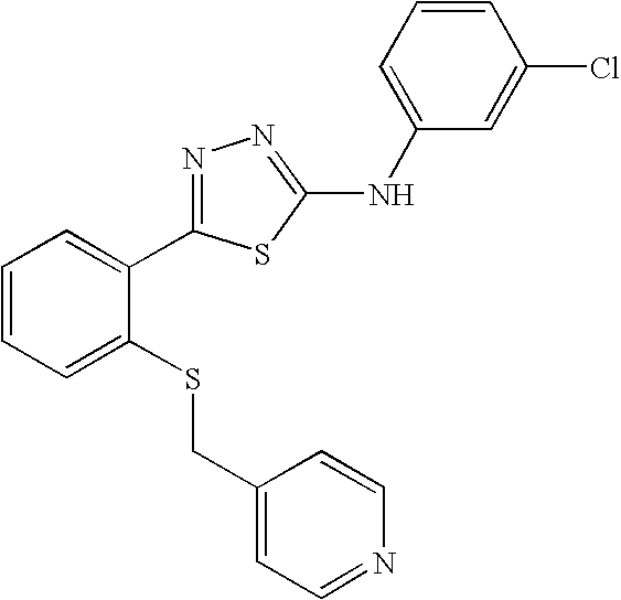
C1(CSC2=CC=CC=C2C2=NN=C(NC3=CC=CC(Cl)=C3)S2)=CC=NC=C1
